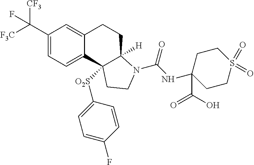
C1(C([F3C])([CF3])F)=CC=C2C(=C1)CCC1([H])N(C(=O)NC3(C(=O)O)CCS(=O)(=O)CC3)CCC21[O2S]C1=CC=C(F)C=C1
